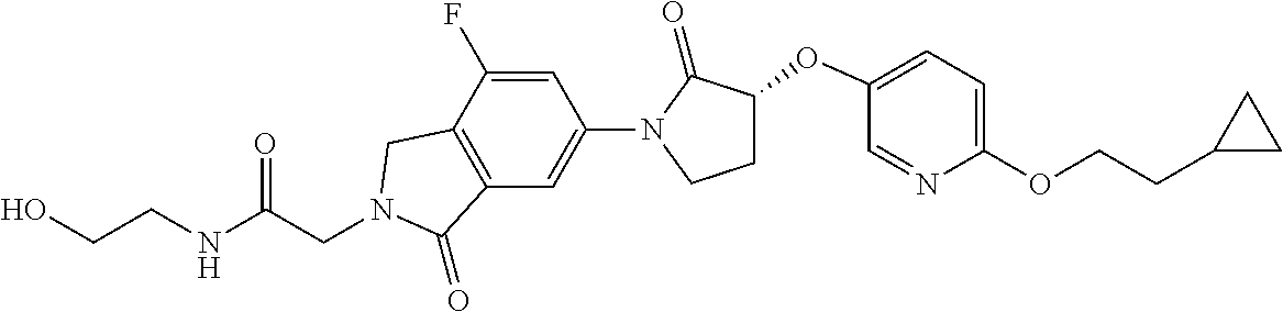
C1C(OC2=CC=C(OCCC3CC3)N=C2)C(=O)N(C2=CC3=C(C(F)=C2)CN(CC(NCCO)=O)C3=O)C1
